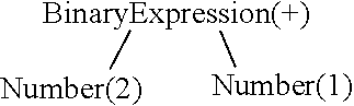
[BinaryExpression(+)]([Number(2)])[Number(1)]
